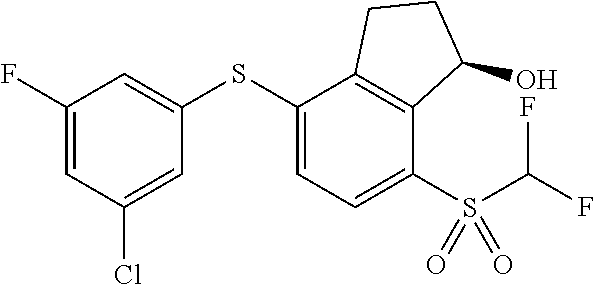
C1(SC2=CC=C(S(C(F)F)(=O)=O)C3=C2CCC3O)=CC(F)=CC(Cl)=C1
